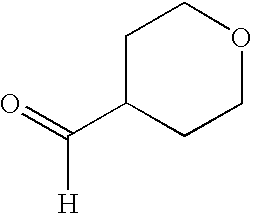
C1C(C(=O)[H])CCOC1
